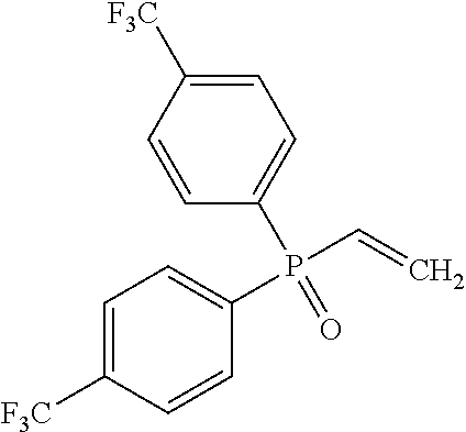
C1=C([F3C])C=CC(P(=O)(C=C)C2=CC=C([F3C])C=C2)=C1
